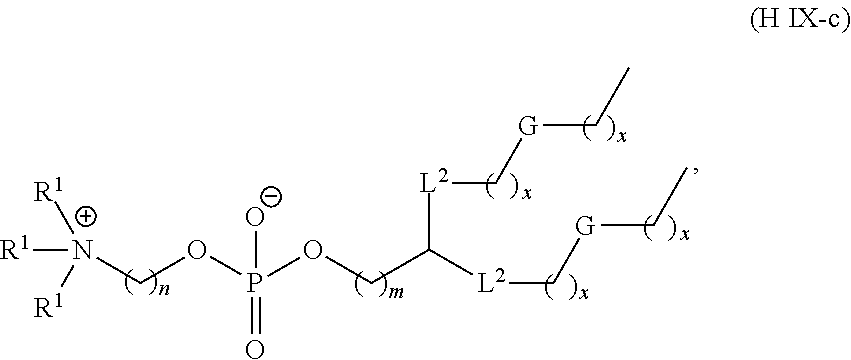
[R1][N+]([R1])([R1])COP(OCC([L2]C[G]CC)[L2]C[G]CC)(=O)[O-]
